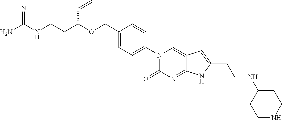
NC(NCCC(OCC1=CC=C(N2C(=O)N=C3C(=C2)C=C(CCNC2CCNCC2)N3)C=C1)C=C)=N
